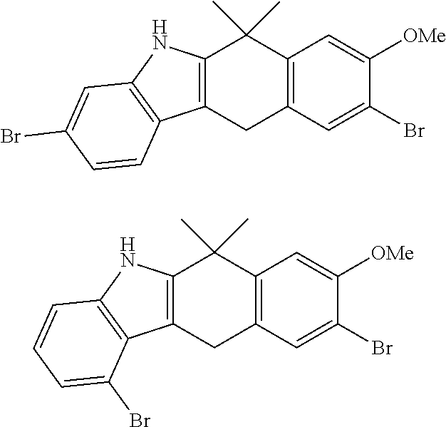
C12=C(C=C(Br)C([OMe])=C1)CC1=C(C2(C)C)NC2=C1C=CC(Br)=C2.C12=C(C=C(Br)C([OMe])=C1)CC1=C(C2(C)C)NC2=C1C(Br)=CC=C2
